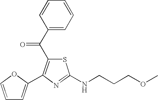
C1=COC(C2=C(C(C3=CC=CC=C3)=O)SC(NCCCOC)=N2)=C1
